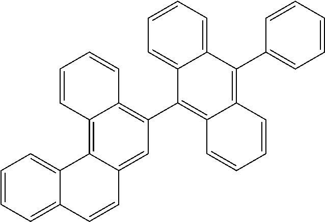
C12=C3C(=CC(C4=C5C(=C(C6=CC=CC=C6)C6=CC=CC=C46)C=CC=C5)=C1C=CC=C2)C=CC1=CC=CC=C31
